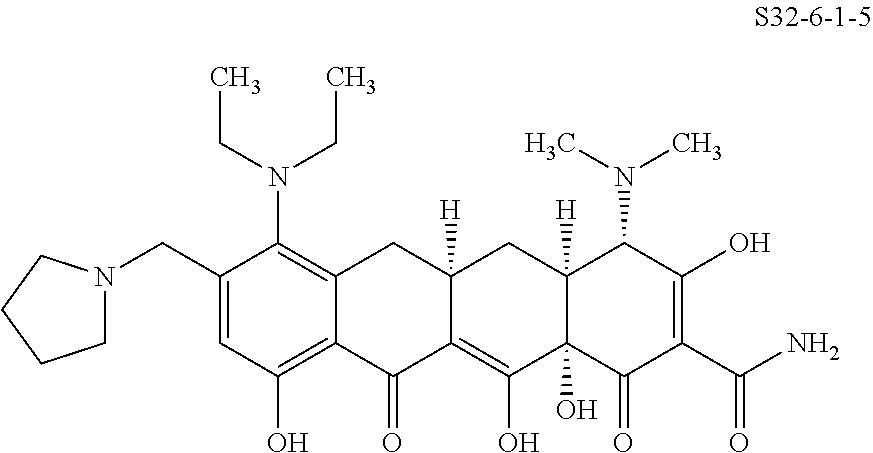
C1(CN2CCCC2)=CC(O)=C2C(=C1N(CC)CC)CC1([H])C(=C(O)C3(O)C([H])(C1)C(N(C)C)C(O)=C(C(N)=O)C3=O)C2=O
